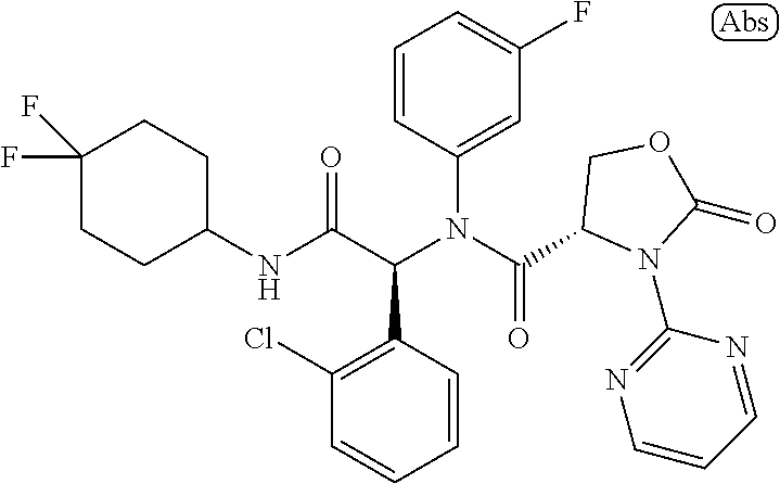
C1(NC(C(N(C(=O)C2N(C3=NC=CC=N3)C(=O)OC2)C2=CC(F)=CC=C2)C2=C(Cl)C=CC=C2)=O)CCC(F)(F)CC1
